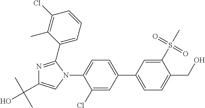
C1(Cl)=CC(C2=CC=C(CO)C(S(=O)(=O)C)=C2)=CC=C1N1C(C2=CC=CC(Cl)=C2C)=NC(C(C)(C)O)=C1
